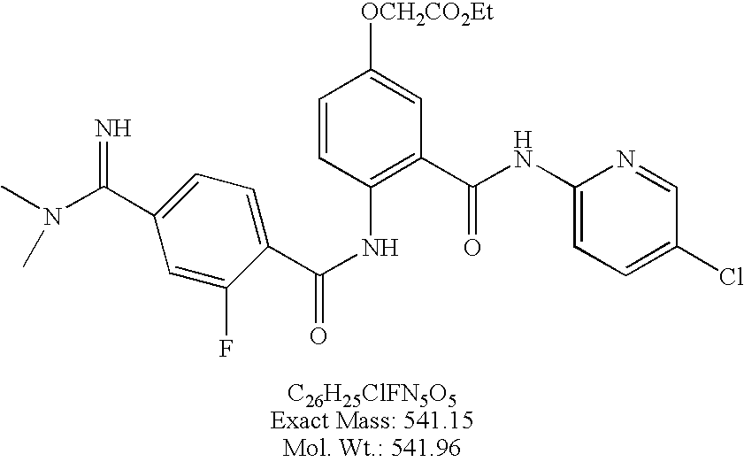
C1=C(F)C(C(NC2=C(C(NC3=CC=C(Cl)C=N3)=O)C=C([OCH2CO2Et])C=C2)=O)=CC=C1C(N(C)C)=N
